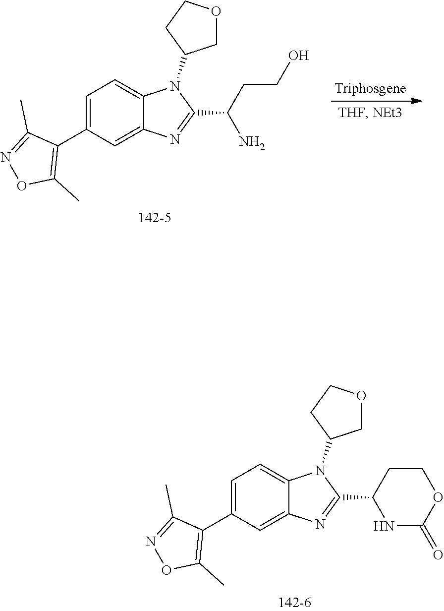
C1=C(C2=C(C)ON=C2C)C=C2C(=C1)N(C1COCC1)C(C(CCO)N)=N2.C1=C(C2=C(C)ON=C2C)C=C2C(=C1)N(C1COCC1)C(C1CCOC(=O)N1)=N2
